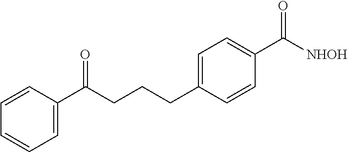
C1(C(CCCC2=CC=C(C([NHOH])=O)C=C2)=O)=CC=CC=C1
